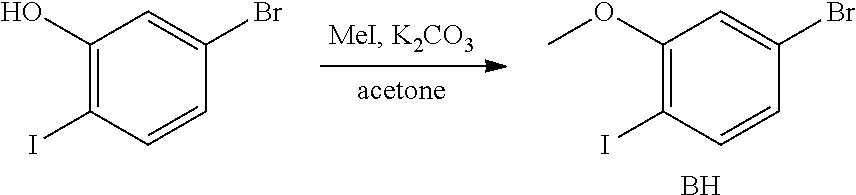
C1(OC)=C(I)C=CC(Br)=C1.B.C1(O)=C(I)C=CC(Br)=C1
